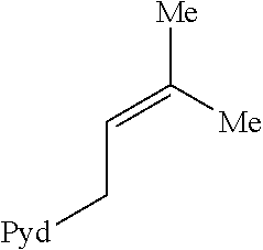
[Me]C([Me])=CC[Pyd]
